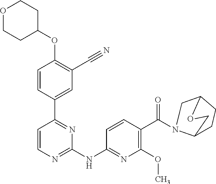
O(C1=C(C#N)C=C(C2=NC(NC3=NC(OC)=C(C(N4CC5CCC4CO5)=O)C=C3)=NC=C2)C=C1)C1CCOCC1
